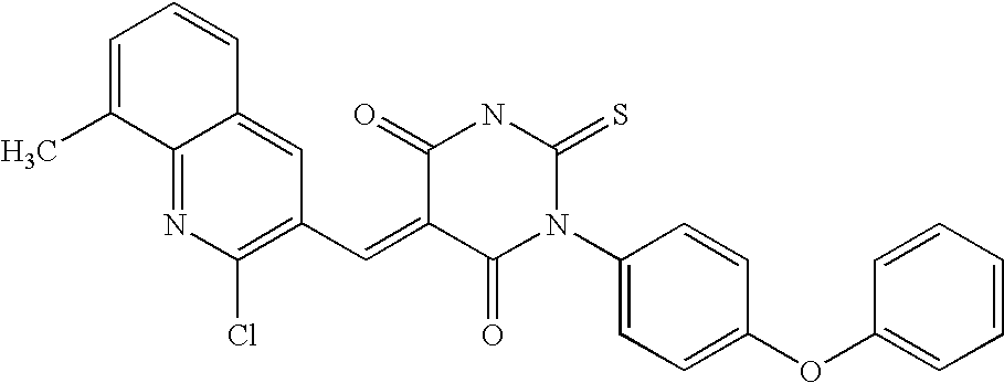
C1=C(C)C2=NC(Cl)=C(C=C3C(=O)N(C4=CC=C(OC5=CC=CC=C5)C=C4)C(=S)NC3=O)C=C2C=C1
